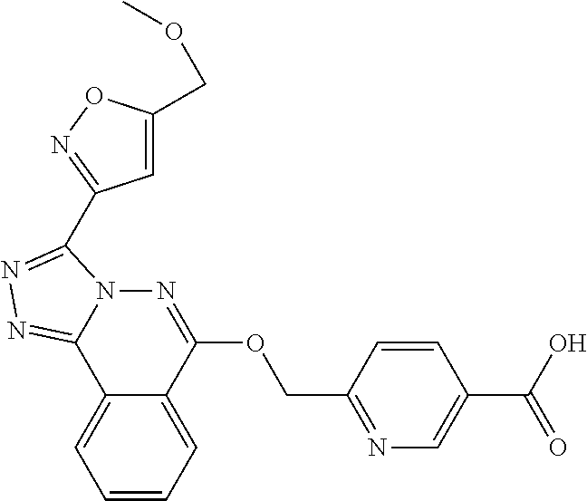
C1=CC=C2C(=C1)C1=NN=C(C3=NOC(COC)=C3)N1N=C2OCC1=NC=C(C(O)=O)C=C1
